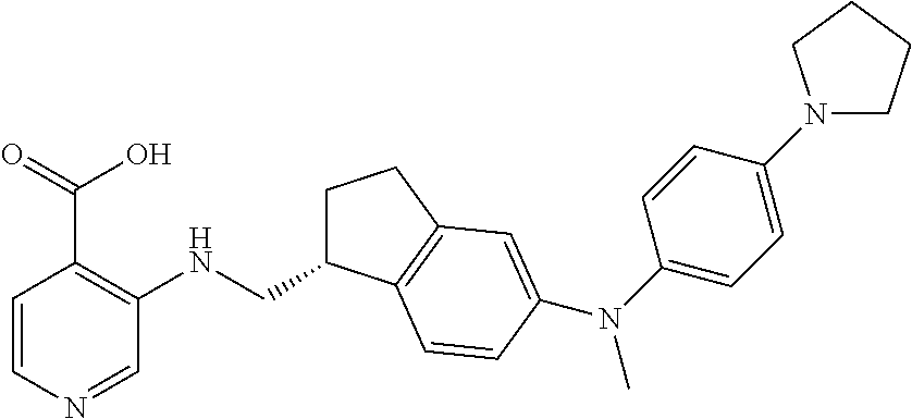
C1=CN=CC(NCC2CCC3=C2C=CC(N(C2=CC=C(N4CCCC4)C=C2)C)=C3)=C1C(=O)O
